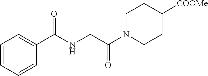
C1N(C(CNC(C2=CC=CC=C2)=O)=O)CCC([COOMe])C1
